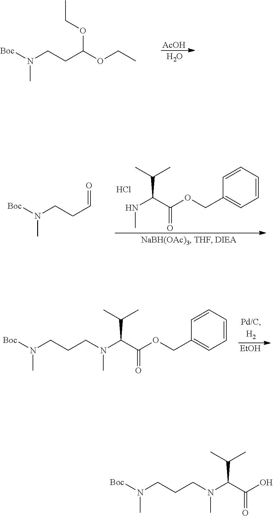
OC(C(N(C)CCCN([Boc])C)C(C)C)=O.[Boc]N(CCC(OCC)OCC)C.[AcOH].O.C1=CC=CC(COC(C(N(C)CCCN([Boc])C)C(C)C)=O)=C1.[EtOH].C1=CC=CC(COC(C(NC)C(C)C)=O)=C1.Cl.[Boc]N(CCC=O)C
